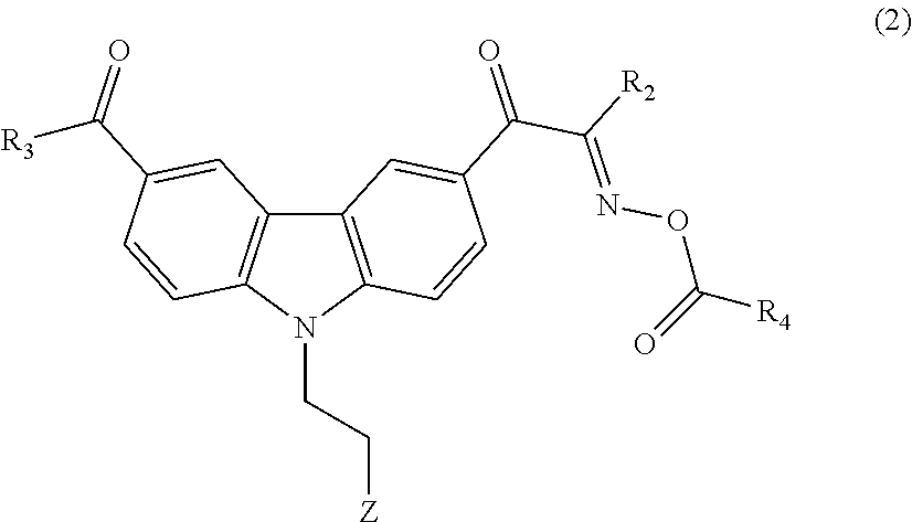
C12=C(N(CC[Z])C3=C1C=C(C(=O)[R3])C=C3)C=CC(C(=O)C([R2])=NOC([R4])=O)=C2
